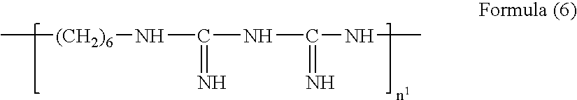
C[(CH2)6]NC(NC(=N)NC)=N
